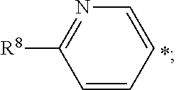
C1=CC=CC([R8])=N1
